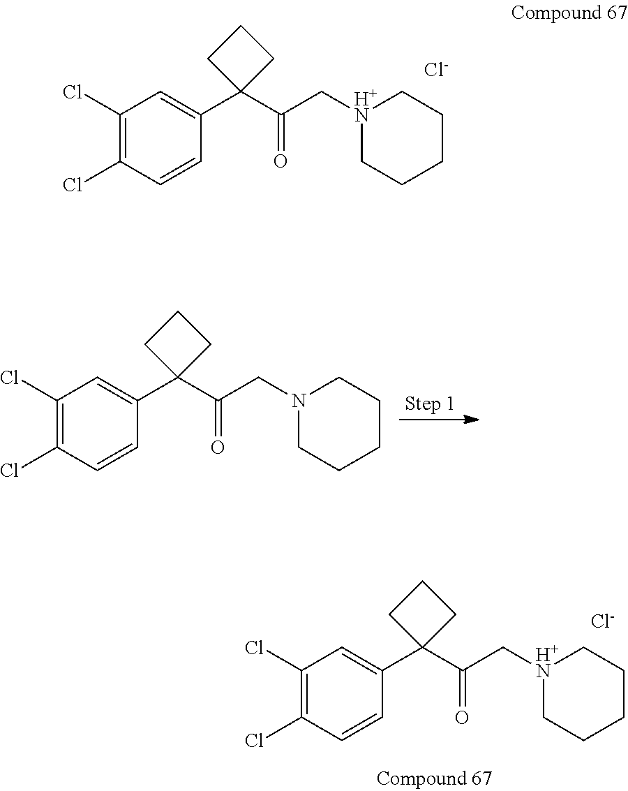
[Cl-].C1(Cl)=C(Cl)C=CC(C2(C(C[H+N]3CCCCC3)=O)CCC2)=C1.[Cl-].C1(Cl)=C(Cl)C=CC(C2(C(C[H+N]3CCCCC3)=O)CCC2)=C1.C1(Cl)=C(Cl)C=CC(C2(C(CN3CCCCC3)=O)CCC2)=C1
